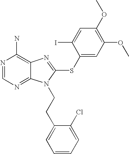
N1=CN=C2C(=C1N)N=C(SC1=CC(OC)=C(OC)C=C1I)N2CCC1=CC=CC=C1Cl
